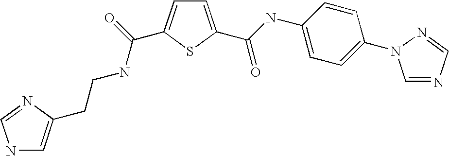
C1=C(C(NC2=CC=C(N3C=NC=N3)C=C2)=O)SC(C(=O)NCCC2=CNC=N2)=C1
